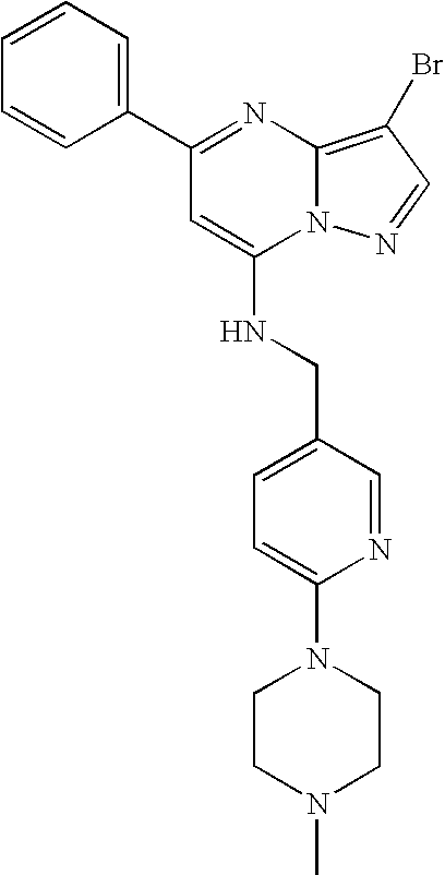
C1(C2=NC3=C(Br)C=NN3C(NCC3=CC=C(N4CCN(C)CC4)N=C3)=C2)=CC=CC=C1
